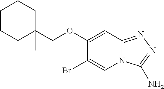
C1CCC(C)(COC2=CC3=NN=C(N)N3C=C2Br)CC1
